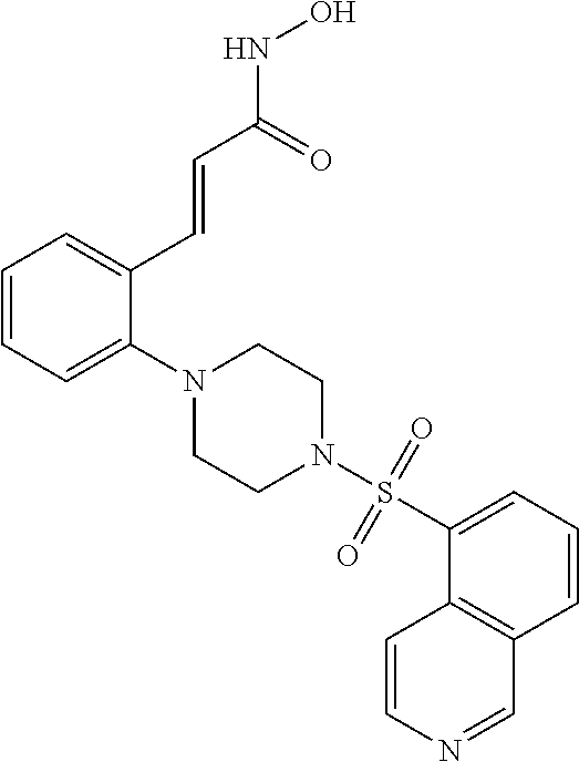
C1=CC=C(N2CCN(S(=O)(=O)C3=CC=CC4=C3C=CN=C4)CC2)C(C=CC(NO)=O)=C1
